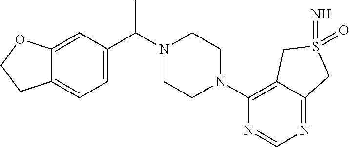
C12=CC(C(N3CCN(C4=C5C(=NC=N4)CS(=O)(=N)C5)CC3)C)=CC=C1CCO2
